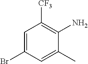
C1=C(Br)C=C(C)C(N)=C1[CF3]
